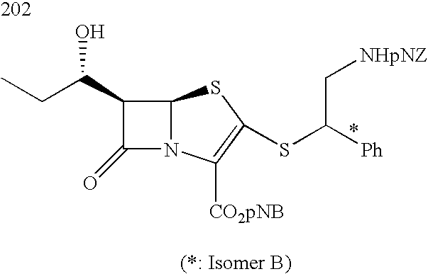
C12N(C([CO2pNB])=C(SC([Ph])C[NHpNZ])S1)C(=O)C2C(CC)O
